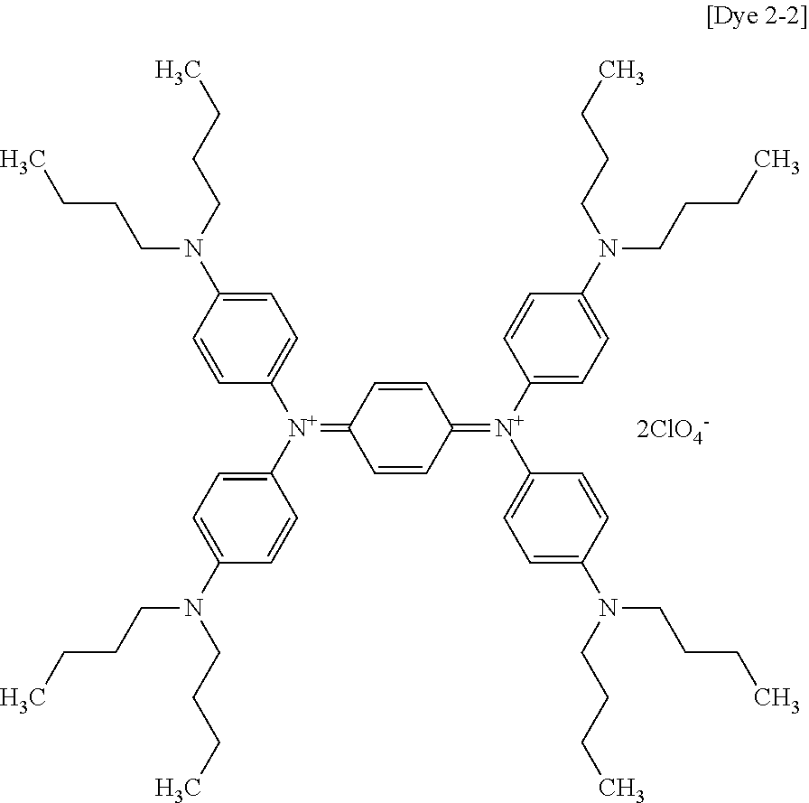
C1=C(N(CCCC)CCCC)C=CC([N+](=C2C=CC(=[N+](C3=CC=C(N(CCCC)CCCC)C=C3)C3=CC=C(N(CCCC)CCCC)C=C3)C=C2)C2=CC=C(N(CCCC)CCCC)C=C2)=C1.[2ClO4-]
